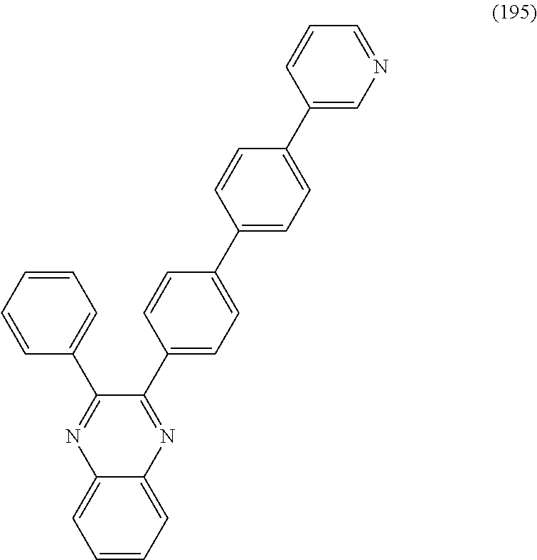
C1=CC=C2C(=C1)N=C(C1=CC=CC=C1)C(C1=CC=C(C3=CC=C(C4=CN=CC=C4)C=C3)C=C1)=N2
